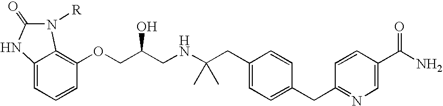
C12=CC=CC(OCC(CNC(CC3=CC=C(CC4=NC=C(C(N)=O)C=C4)C=C3)(C)C)O)=C1N([R])C(=O)N2
